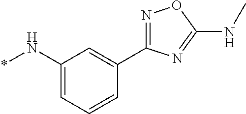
C1(N*)=CC=CC(C2=NOC(NC)=N2)=C1
